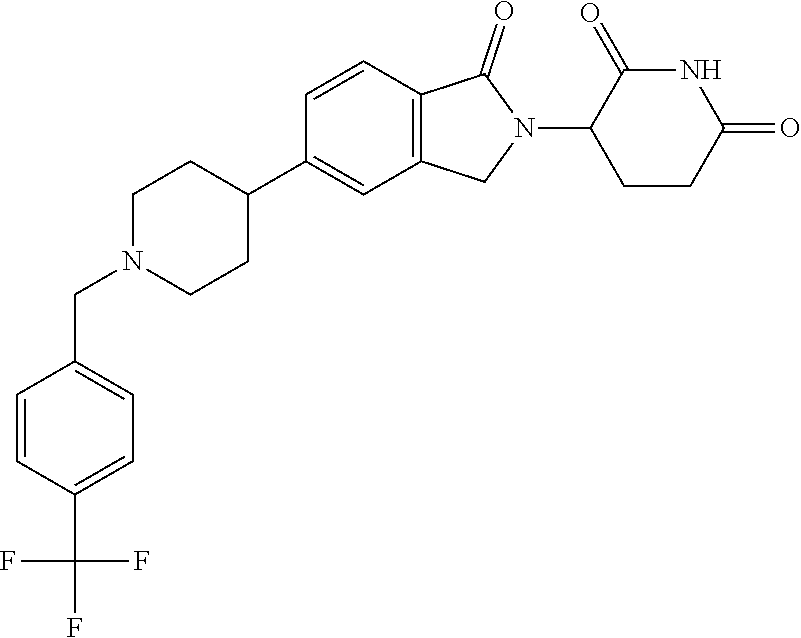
C1N(CC2=CC=C(C(F)(F)F)C=C2)CCC(C2=CC3=C(C=C2)C(=O)N(C2CCC(=O)NC2=O)C3)C1
